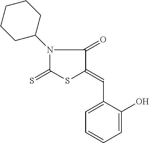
N1(C2CCCCC2)C(=S)SC(=CC2=CC=CC=C2O)C1=O
